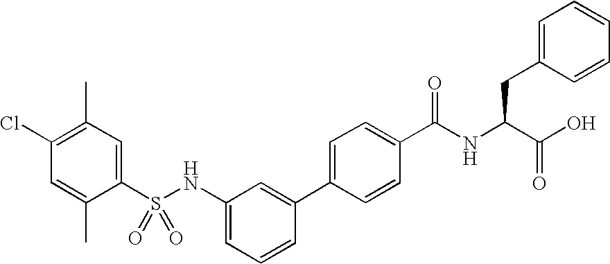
C1(Cl)=C(C)C=C(S(NC2=CC=CC(C3=CC=C(C(NC(C(O)=O)CC4=CC=CC=C4)=O)C=C3)=C2)(=O)=O)C(C)=C1
